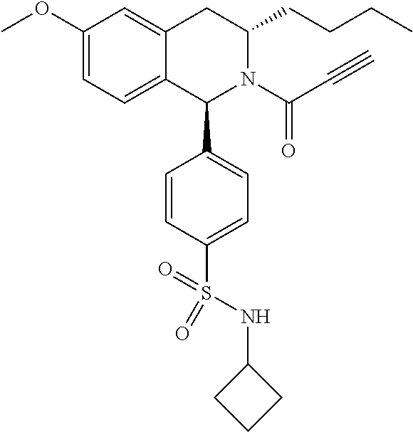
C1(OC)=CC=C2C(=C1)CC(CCCC)N(C(C#C)=O)C2C1=CC=C(S(NC2CCC2)(=O)=O)C=C1
